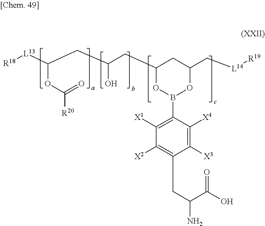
[R18][L13]C(CC(O)CC1OB(C2=C([X1])C([X2])=C(CC(N)C(O)=O)C([X3])=C2[X4])OC(C[L14][R19])C1)OC([R20])=O
